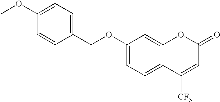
C(OC1=CC=C2C(=C1)OC(=O)C=C2[CF3])C1=CC=C(OC)C=C1
